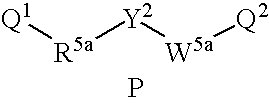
[Q1][R5a][Y2][W5a][Q2].P
